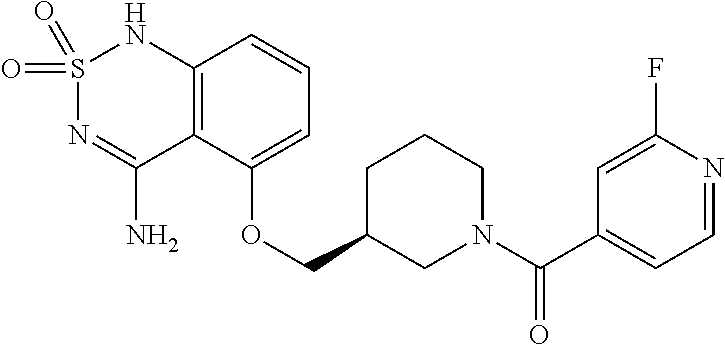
C12=C(C(OCC3CN(C(C4=CC=NC(F)=C4)=O)CCC3)=CC=C1)C(N)=NS(=O)(=O)N2
